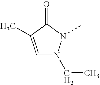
C1=C(C)C(=O)N(C)N1CC
